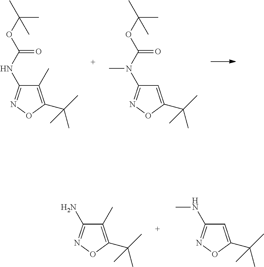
C1(C)=C(C(C)(C)C)ON=C1NC(OC(C)(C)C)=O.C1=C(C(C)(C)C)ON=C1N(C(OC(C)(C)C)=O)C.C1(C)=C(C(C)(C)C)ON=C1N.C1=C(C(C)(C)C)ON=C1NC
